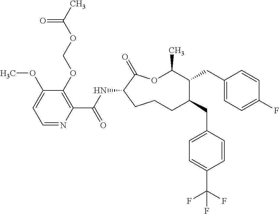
C1CC(NC(C2=C(OCOC(C)=O)C(OC)=CC=N2)=O)C(=O)OC(C)C(CC2=CC=C(F)C=C2)C(CC2=CC=C(C(F)(F)F)C=C2)C1
